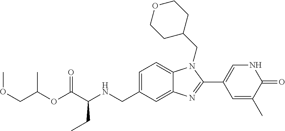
C(C(NCC1=CC=C2C(=C1)N=C(C1=CNC(=O)C(C)=C1)N2CC1CCOCC1)CC)(=O)OC(COC)C
